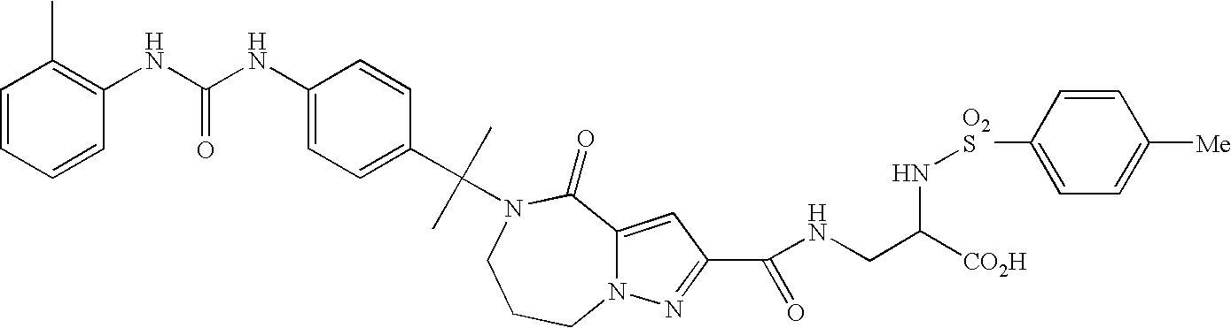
C1(C(C)(C)N2C(=O)C3=CC(C(NCC([CO2H])N[O2S]C4=CC=C([Me])C=C4)=O)=NN3CCC2)=CC=C(NC(NC2=C(C)C=CC=C2)=O)C=C1
